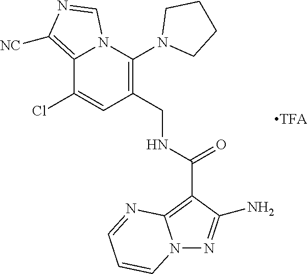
C12=C([NC])N=CN1C(N1CCCC1)=C(CNC(=O)C1=C3N(N=C1N)C=CC=N3)C=C2Cl
